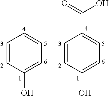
C1=CC(O)=CC=C1.C1=CC(O)=CC=C1C(=O)O
